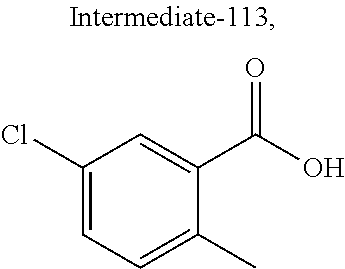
C1(Cl)=CC=C(C)C(C(O)=O)=C1
